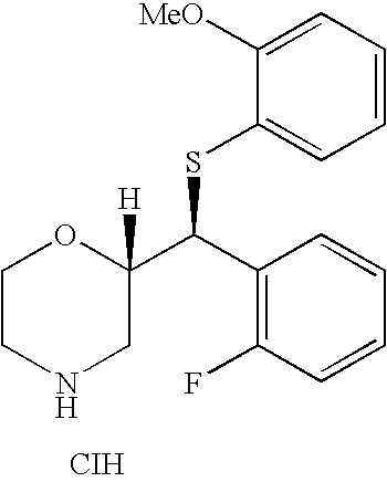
C1([MeO])=CC=CC=C1SC(C1([H])OCCNC1)C1=C(F)C=CC=C1.[CIH]
